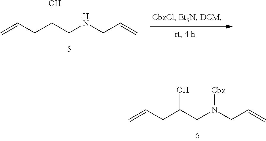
C(CC(CN(CC=C)[Cbz])O)=C.C(C(CNCC=C)O)C=C
